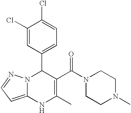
C1(Cl)=CC(C2N3C(=CC=N3)NC(C)=C2C(N2CCN(C)CC2)=O)=CC=C1Cl
